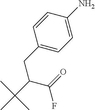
C1(CC(C(C)(C)C)C(=O)F)=CC=C(N)C=C1
